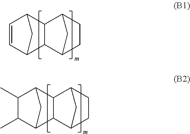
C1=CC2C3C(C1C2)C1CCC3C1.C1(C)C(C)C2C3C(C1C2)C1CCC3C1
